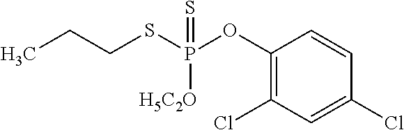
C1(OP([H5C2O])(SCCC)=S)=C(Cl)C=C(Cl)C=C1
